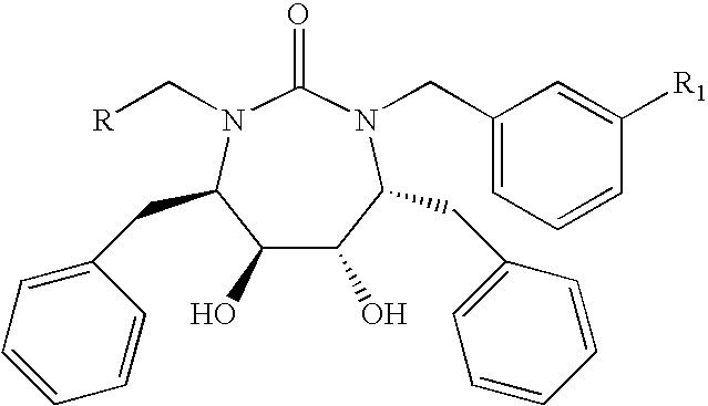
C1(O)C(O)C(CC2=CC=CC=C2)N(CC2=CC=CC([R1])=C2)C(=O)N(C[R])C1CC1=CC=CC=C1
